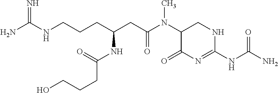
NC(NCCCC(CC(N(C1C(=O)N=C(NC(N)=O)NC1)C)=O)NC(CCCO)=O)=N
